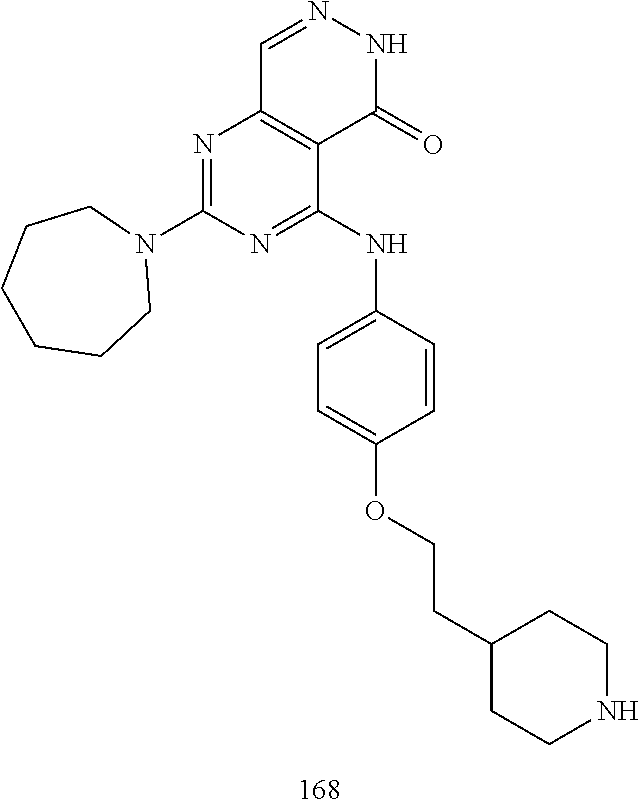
C1=NNC(=O)C2=C1N=C(N1CCCCCC1)N=C2NC1=CC=C(OCCC2CCNCC2)C=C1
